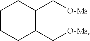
C1CCC(C[O-Ms])C(C[O-Ms])C1
